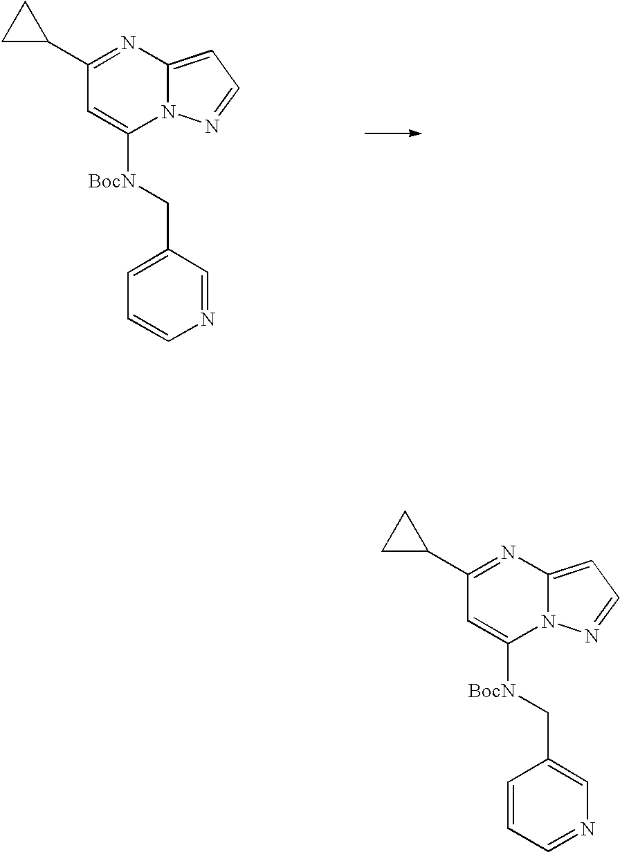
C1(C2=NC3=CC=NN3C([BocN]CC3=CC=CN=C3)=C2)CC1.C1(C2=NC3=CC=NN3C([BocN]CC3=CN=CC=C3)=C2)CC1
